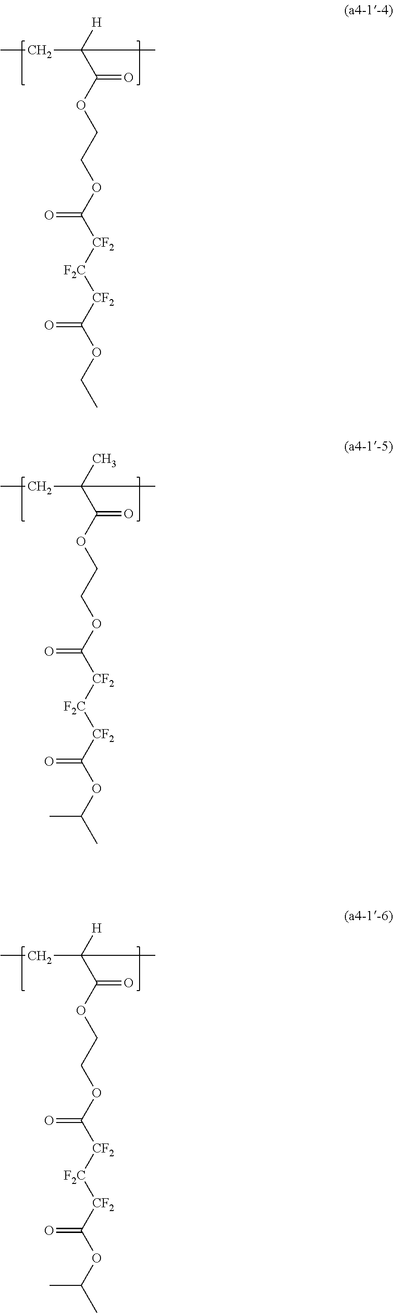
CCC(C(OCCOC([CF2][F2C][CF2]C(OCC)=O)=O)=O)([H])C.CCC(C(OCCOC([CF2][F2C][CF2]C(OC(C)C)=O)=O)=O)(C)C.CCC(C(OCCOC([CF2][F2C][CF2]C(OC(C)C)=O)=O)=O)([H])C
